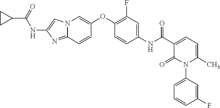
C1(NC(C2=CC=C(C)N(C3=CC=CC(F)=C3)C2=O)=O)=CC(F)=C(OC2=CN3C(=NC(NC(C4CC4)=O)=C3)C=C2)C=C1
